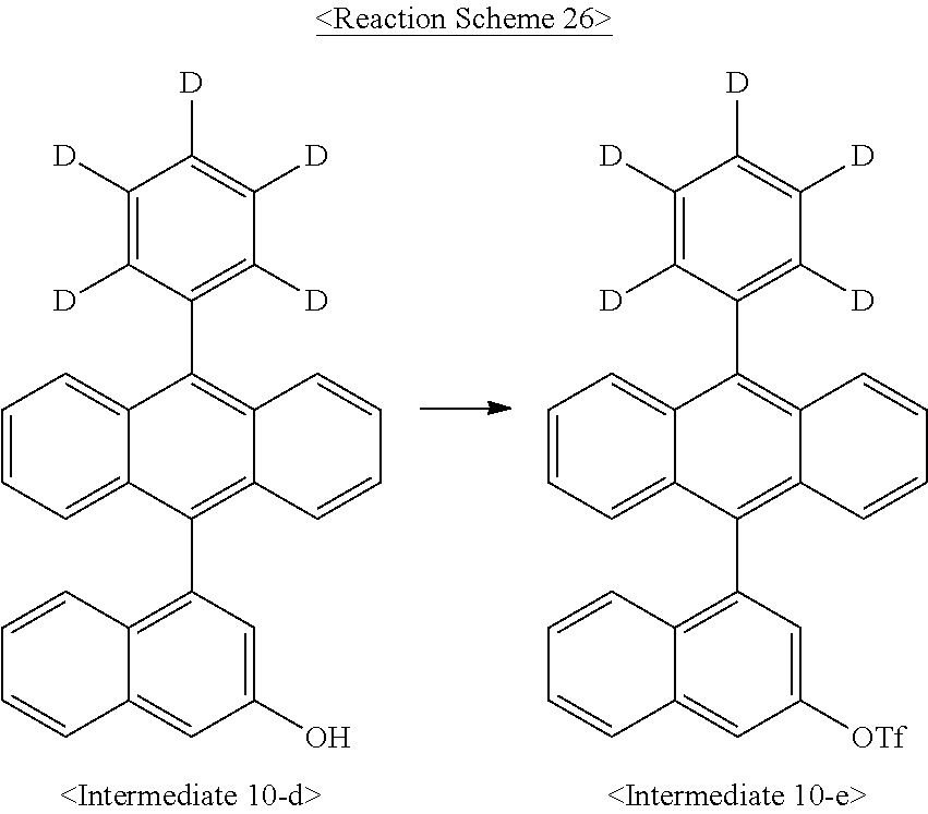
C1([D])=C([D])C(C2=C3C(=C(C4=C5C(=CC(O)=C4)C=CC=C5)C4=CC=CC=C24)C=CC=C3)=C([D])C([D])=C1[D].C1([D])=C([D])C(C2=C3C(=C(C4=C5C(=CC([OTf])=C4)C=CC=C5)C4=CC=CC=C24)C=CC=C3)=C([D])C([D])=C1[D]
